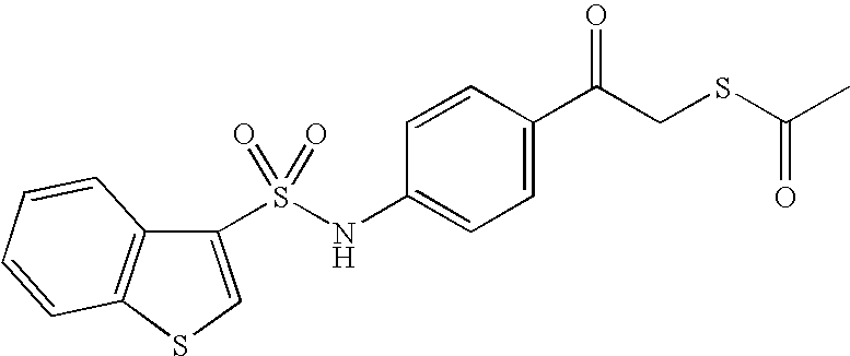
S(NC1=CC=C(C(CSC(C)=O)=O)C=C1)(=O)(=O)C1=CSC2=C1C=CC=C2
